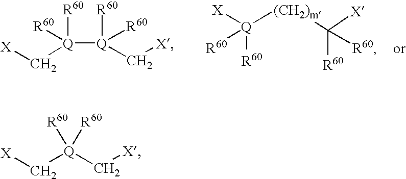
[Q]([Q]([R60])([R60])C[X])([R60])([R60])C[X].[X][Q]([(CH2)m]C([R60])([X])[R60])([R60])[R60].[X]C[Q](C[X])([R60])[R60]
